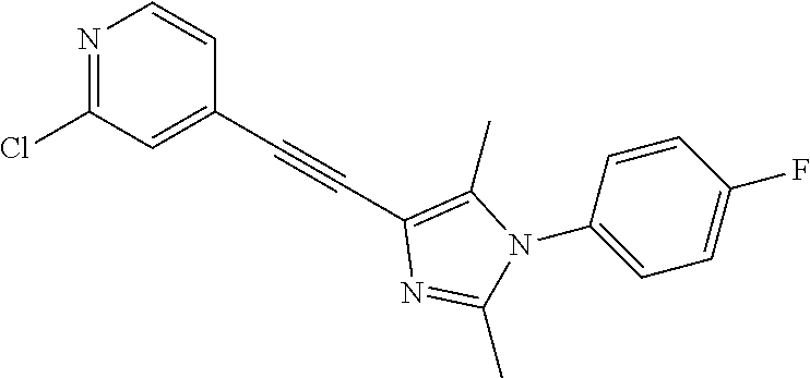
N1=C(Cl)C=C(C#CC2=C(C)N(C3=CC=C(F)C=C3)C(C)=N2)C=C1
